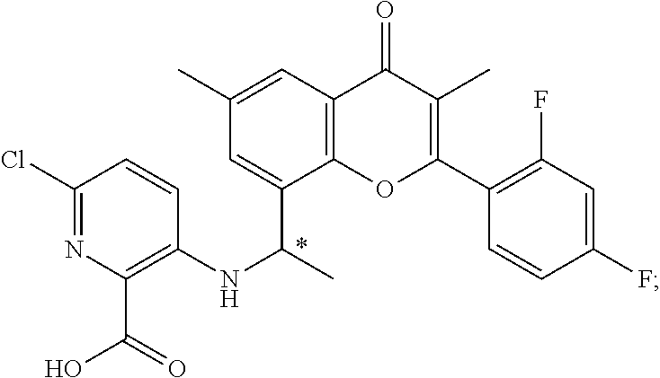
C1(C)=C(C2=C(F)C=C(F)C=C2)OC2=C(C1=O)C=C(C)C=C2C(C)NC1=C(C(O)=O)N=C(Cl)C=C1
